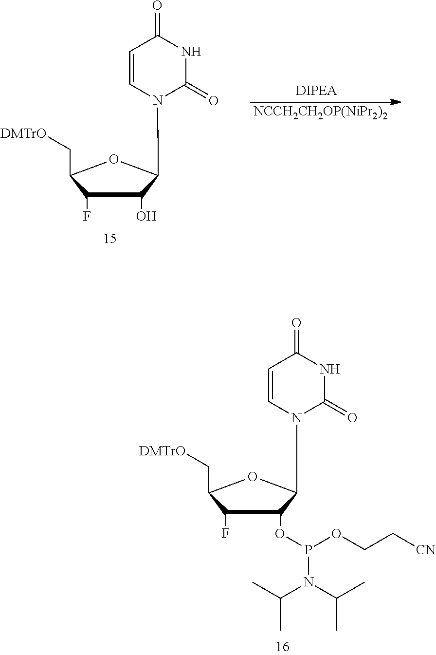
C1(F)C(OP(N(C(C)C)C(C)C)OCC[CN])C(N2C=CC(=O)NC2=O)OC1C[DMTrO].C1(F)C(O)C(N2C=CC(=O)NC2=O)OC1C[DMTrO].[NCCH2CH2OP(NiPr2)2]
